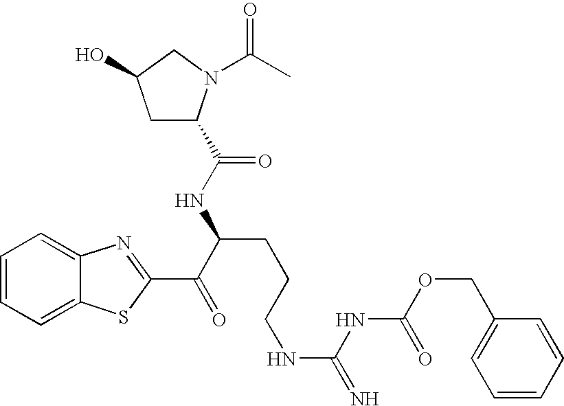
C1=CC=C2C(=C1)N=C(C(C(NC(=O)C1CC(O)CN1C(C)=O)CCCNC(NC(=O)OCC1=CC=CC=C1)=N)=O)S2
